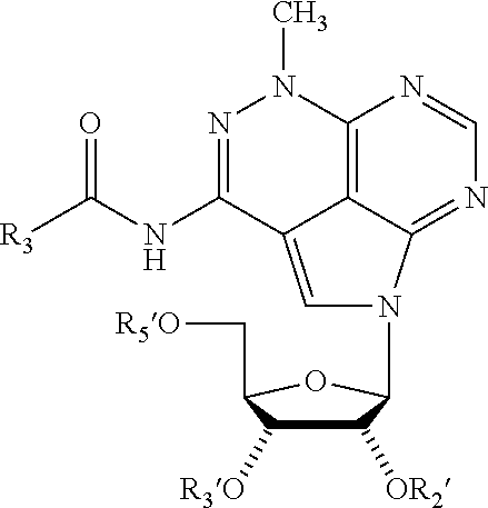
C1([OR2])C([R3O])C(C[R5O])OC1N1C2=NC=NC3=C2C(=C1)C(NC([R3])=O)=NN3C
